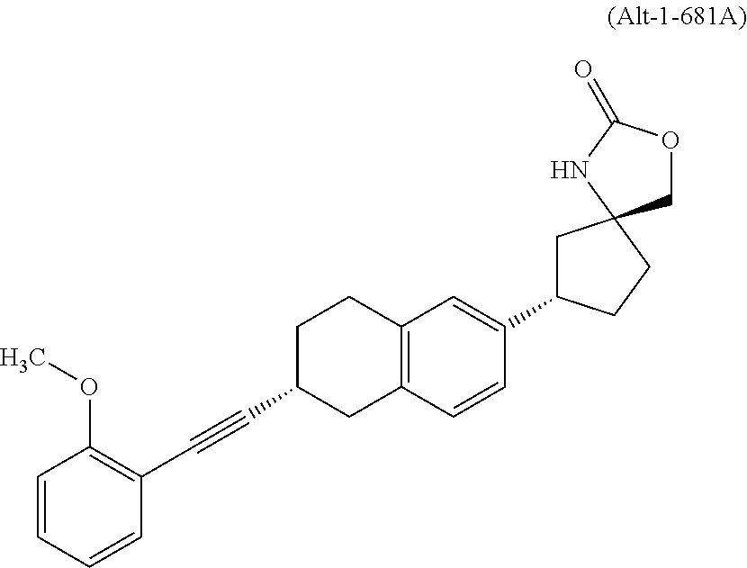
C1=CC=CC(C#CC2CC3=C(CC2)C=C(C2CC4(CC2)COC(=O)N4)C=C3)=C1OC
